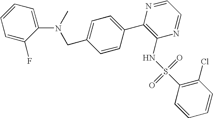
C1(N(CC2=CC=C(C3=C(NS(C4=C(Cl)C=CC=C4)(=O)=O)N=CC=N3)C=C2)C)=CC=CC=C1F
